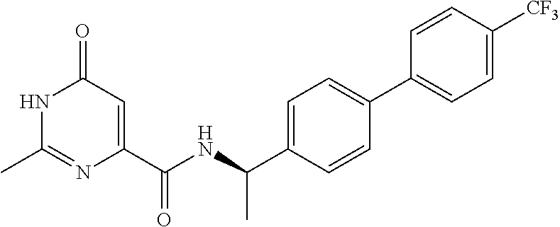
N1C(C)=NC(C(NC(C2=CC=C(C3=CC=C([CF3])C=C3)C=C2)C)=O)=CC1=O
